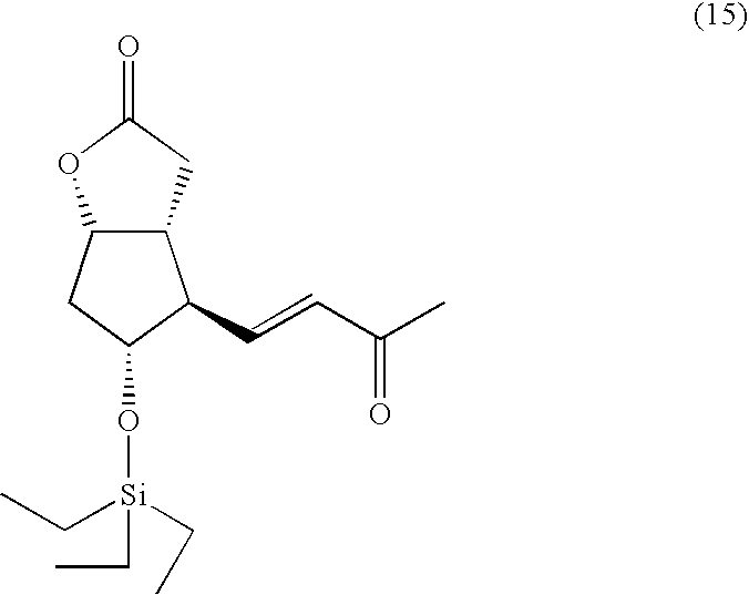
C12C(CC(=O)O1)C(C=CC(C)=O)C(O[Si](CC)(CC)CC)C2
